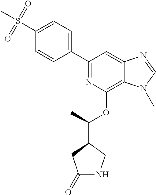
N1=C(C2=CC=C(S(C)(=O)=O)C=C2)C=C2C(=C1OC(C)C1CNC(=O)C1)N(C)C=N2
